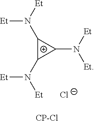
C1(N([Et])[Et])C(N([Et])[Et])C1N([Et])[Et].[Cl-].[CP-Cl]
